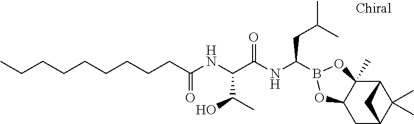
C(CCCCCCCC(NC(C(NC(CC(C)C)B1OC2(C)C3C(C)(C)C(CC2O1)C3)=O)C(C)O)=O)C
